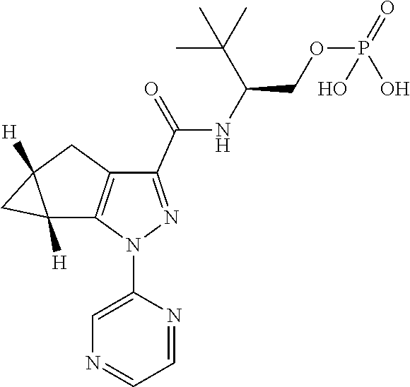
C12([H])C3=C(CC1([H])C2)C(C(=O)NC(C(C)(C)C)COP(O)(=O)O)=NN3C1=CN=CC=N1
